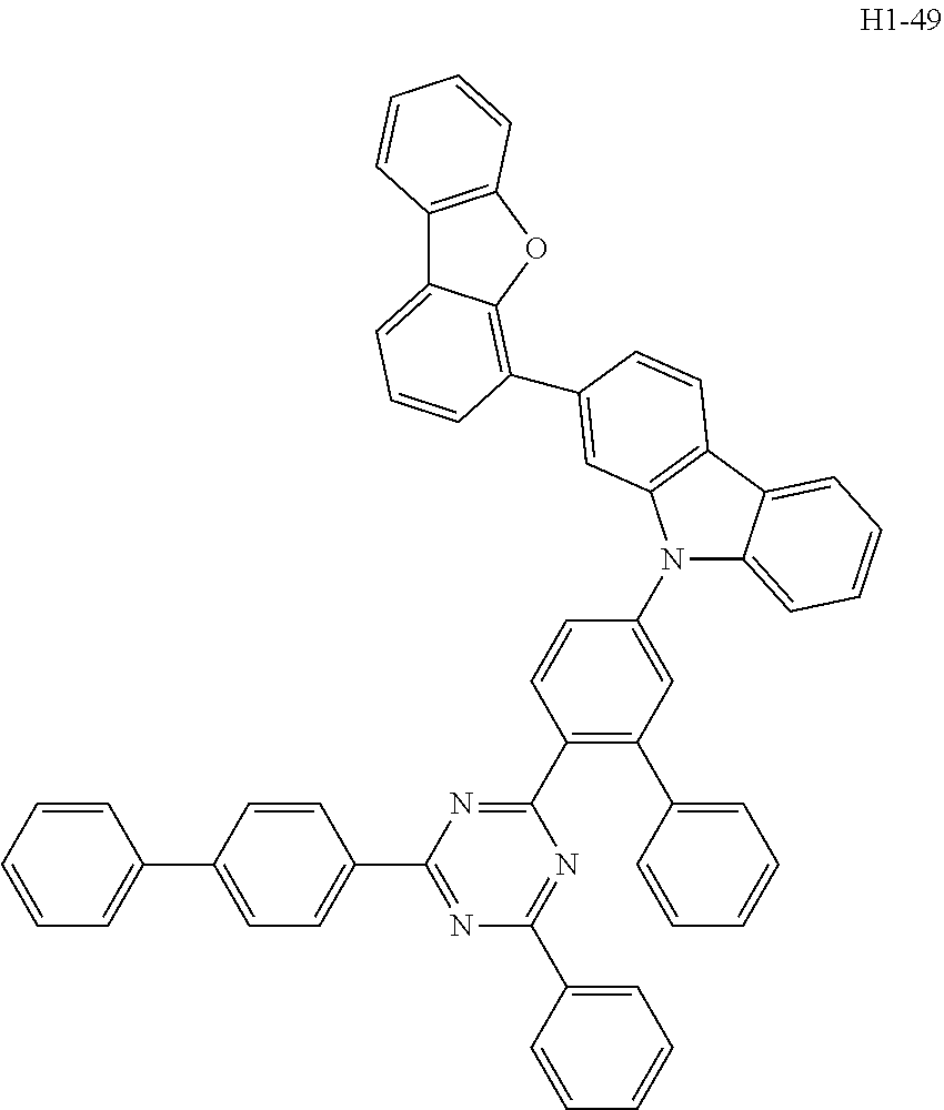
C12=C(OC3=C(C4=CC5=C(C6=CC=CC=C6N5C5=CC(C6=CC=CC=C6)=C(C6=NC(C7=CC=C(C8=CC=CC=C8)C=C7)=NC(C7=CC=CC=C7)=N6)C=C5)C=C4)C=CC=C13)C=CC=C2
